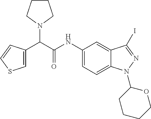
C1=C(C(C(NC2=CC=C3C(=C2)C(I)=NN3C2CCCCO2)=O)N2CCCC2)C=CS1
